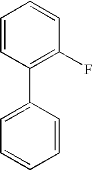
C1(C2=CC=CC=C2)=C(F)C=CC=C1
